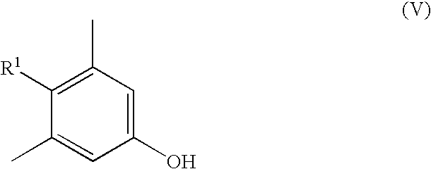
C1(O)=CC(C)=C([R1])C(C)=C1
